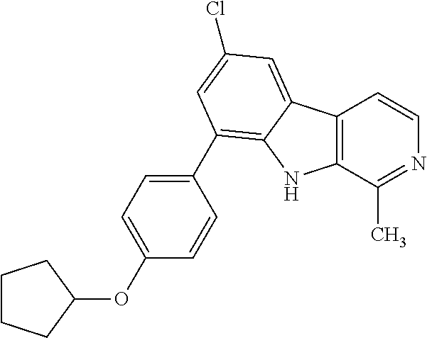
C12=C(C(C)=NC=C1)NC1=C(C3=CC=C(OC4CCCC4)C=C3)C=C(Cl)C=C21
